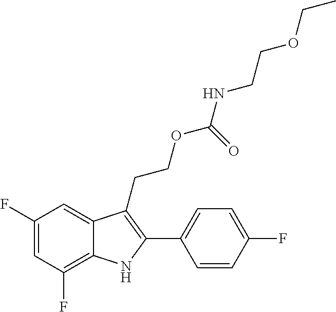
C1(F)=C2C(=CC(F)=C1)C(CCOC(NCCOCC)=O)=C(C1=CC=C(F)C=C1)N2
